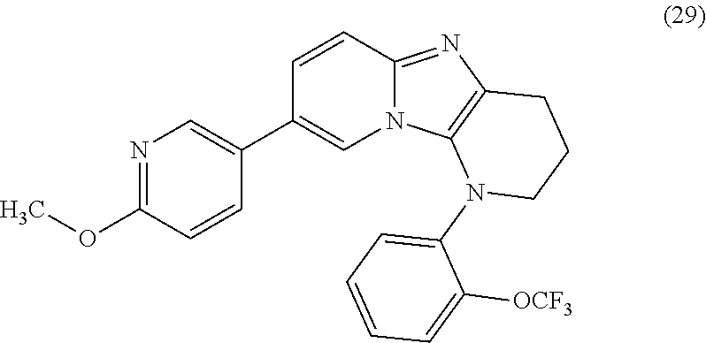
N1=C(OC)C=CC(C2=CN3C(=NC4=C3N(C3=CC=CC=C3[OCF3])CCC4)C=C2)=C1
